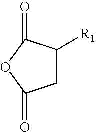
O1C(=O)CC([R1])C1=O
